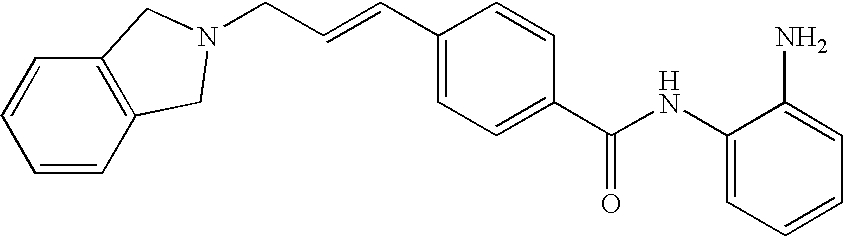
C(C=CC1=CC=C(C(NC2=CC=CC=C2N)=O)C=C1)N1CC2=C(C=CC=C2)C1
